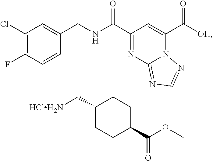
C1(Cl)=C(F)C=CC(CNC(C2=NC3=NC=NN3C(C([OH])=O)=C2)=O)=C1.C1(C[HClH2N])CCC(C(OC)=O)CC1
